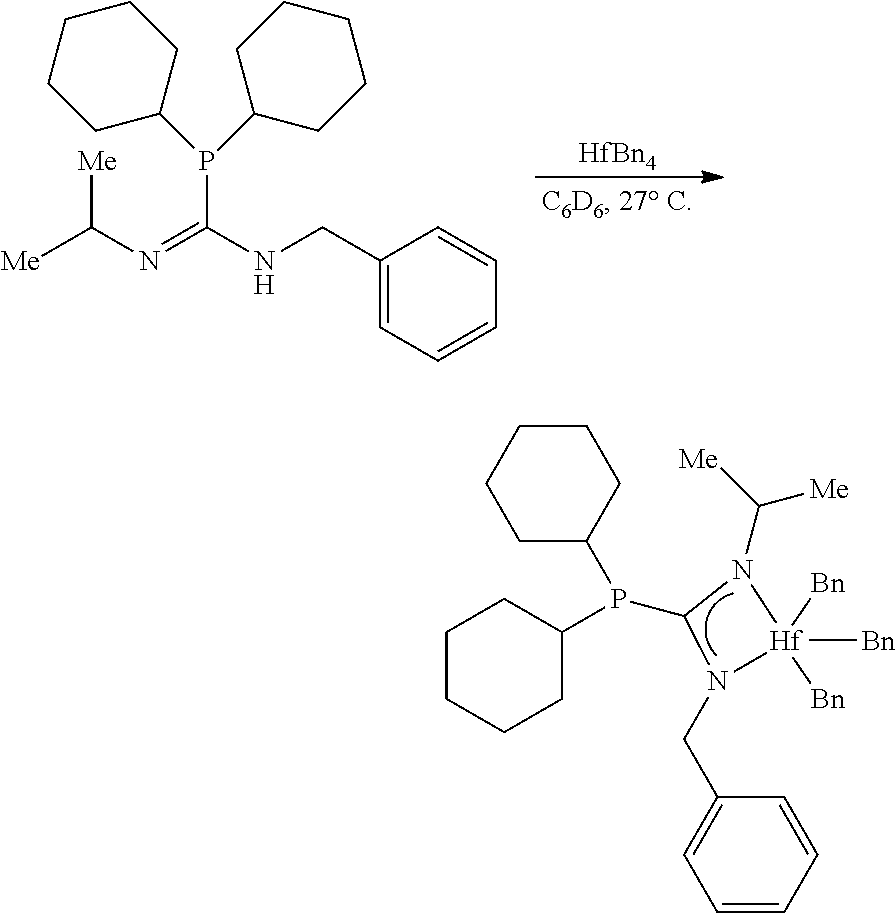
P(C1CCCCC1)(C1CCCCC1)C1N(CC2=CC=CC=C2)[Hf]([Bn])([Bn])([Bn])N1C([Me])[Me].[HfBn4].[Me]C(N=C(NCC1=CC=CC=C1)P(C1CCCCC1)C1CCCCC1)[Me]
